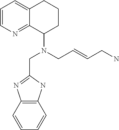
C1=CN=C2C(=C1)CCCC2N(CC=CCN)CC1=NC2=C(N1)C=CC=C2
